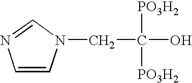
C1=CN(CC(O)([PO3H2])[PO3H2])C=N1
